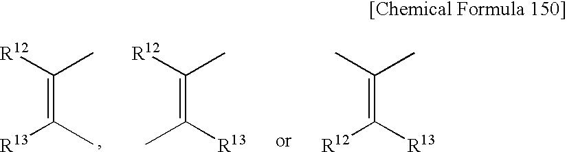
[R12]C(C)=C(C)[R13].[R12]C(C)=C([R13])C.CC(C)=C([R13])[R12]
